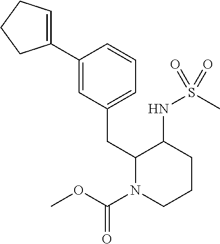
C1(C2=CC(CC3N(C(OC)=O)CCCC3NS(C)(=O)=O)=CC=C2)=CCCC1
